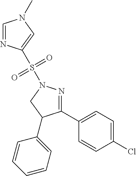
C1=NC(S(N2N=C(C3=CC=C(Cl)C=C3)C(C3=CC=CC=C3)C2)(=O)=O)=CN1C
